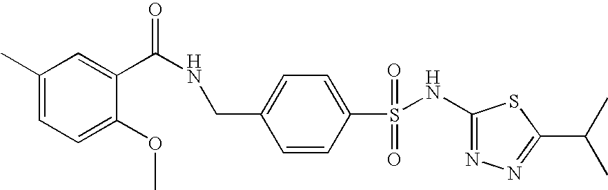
C1(NS(C2=CC=C(CNC(C3=CC(C)=CC=C3OC)=O)C=C2)(=O)=O)=NN=C(C(C)C)S1
